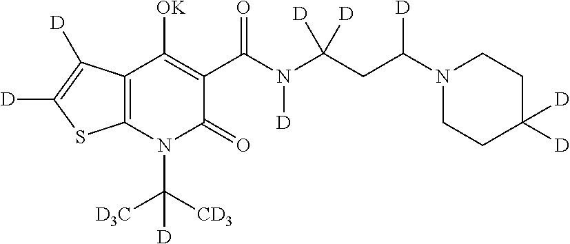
C12=C(N(C([CD3])([D3C])[D])C(=O)C(C(N(C(CC(N3CCC([D])([D])CC3)[D])([D])[D])[D])=O)=C1[OK])SC([D])=C2[D]
